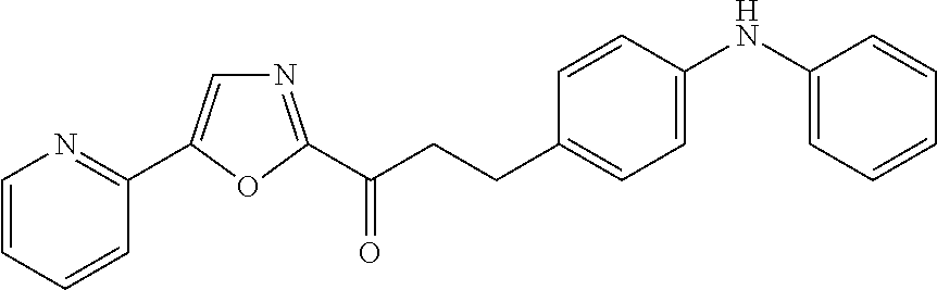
C1=CC=CC(C2=CN=C(C(CCC3=CC=C(NC4=CC=CC=C4)C=C3)=O)O2)=N1
